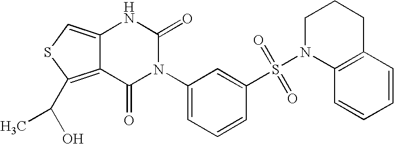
C12=CSC(C(C)O)=C1C(=O)N(C1=CC=CC(S(N3C4=C(CCC3)C=CC=C4)(=O)=O)=C1)C(=O)N2
